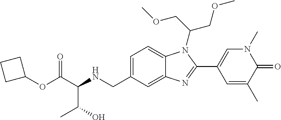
C(C(NCC1=CC=C2C(=C1)N=C(C1=CN(C)C(=O)C(C)=C1)N2C(COC)COC)C(O)C)(=O)OC1CCC1
